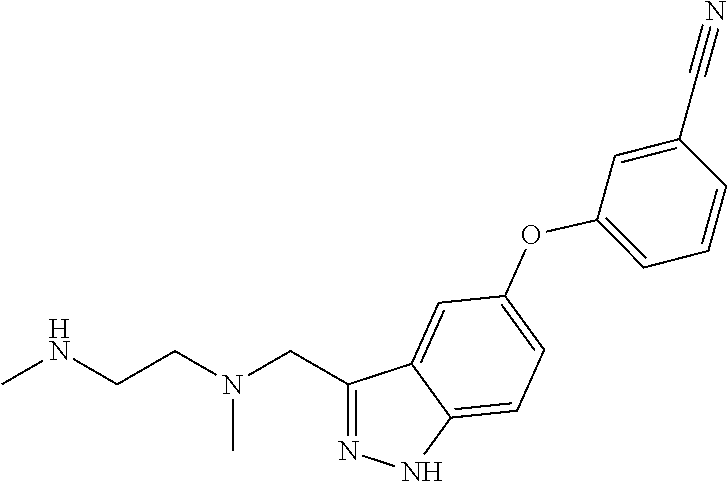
C1(CN(CCNC)C)=NNC2=CC=C(OC3=CC=CC(C#N)=C3)C=C12
